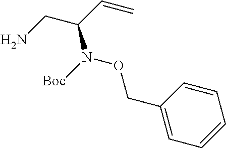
NCC(N([Boc])OCC1=CC=CC=C1)C=C
